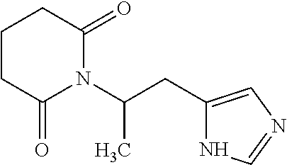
C1C(=O)N(C(CC2=CN=CN2)C)C(=O)CC1
